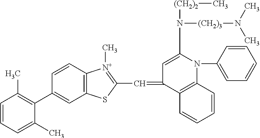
C1(C2=C(C)C=CC=C2C)=CC2=C(C=C1)[N+](C)=C(C=C1C=C(N([(CH2)2]C)[(CH2)3]N(C)C)N(C3=CC=CC=C3)C3=C1C=CC=C3)S2
